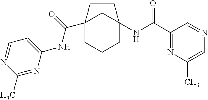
C12(C(NC3=CC=NC(C)=N3)=O)CCCC(NC(C3=NC(C)=CN=C3)=O)(C1)CC2
